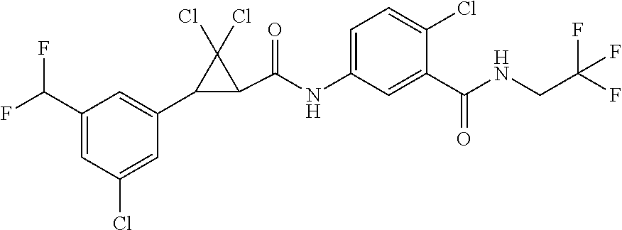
C1(C(F)F)=CC(Cl)=CC(C2C(C(=O)NC3=CC=C(Cl)C(C(NCC(F)(F)F)=O)=C3)C2(Cl)Cl)=C1
